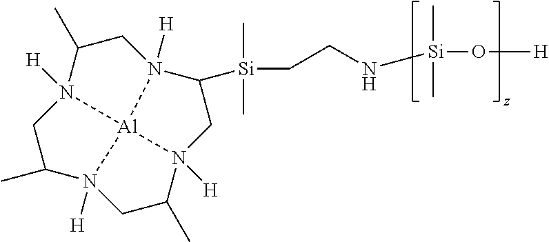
C1C(C)N2([H])CC(C)N3([H])CC(C)N4([H])CC([Si](C)(C)CCN[Si](C)(C)O[H])N1([H])[Al]324
